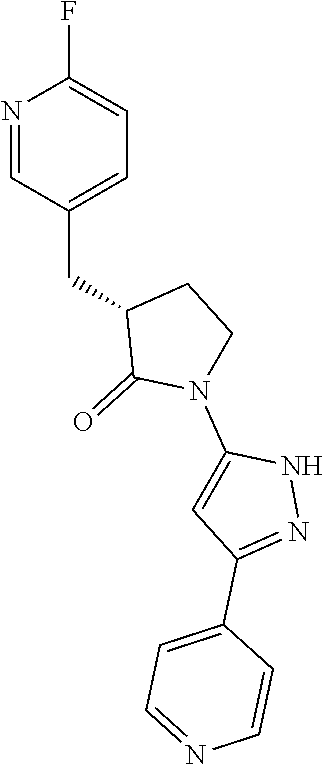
N1=CC(CC2C(=O)N(C3=CC(C4=CC=NC=C4)=NN3)CC2)=CC=C1F
